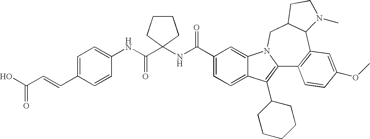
C1(C(NC2(C(NC3=CC=C(C=CC(O)=O)C=C3)=O)CCCC2)=O)=CC=C2C(=C1)N1C(=C2C2CCCCC2)C2=C(C3C(C1)CCN3C)C=C(OC)C=C2
